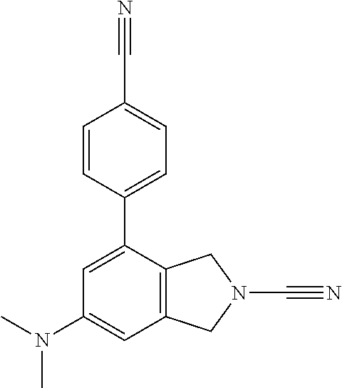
C1=C(C2=CC=C(C#N)C=C2)C2=C(C=C1N(C)C)CN(C#N)C2
